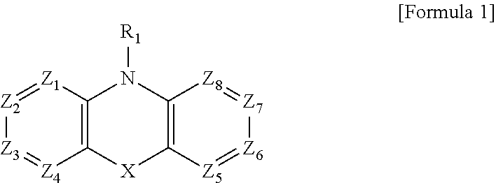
C12=C([X]C3=C(N1[R1])[Z8]=[Z7][Z6]=[Z5]3)[Z4]=[Z3][Z2]=[Z1]2
